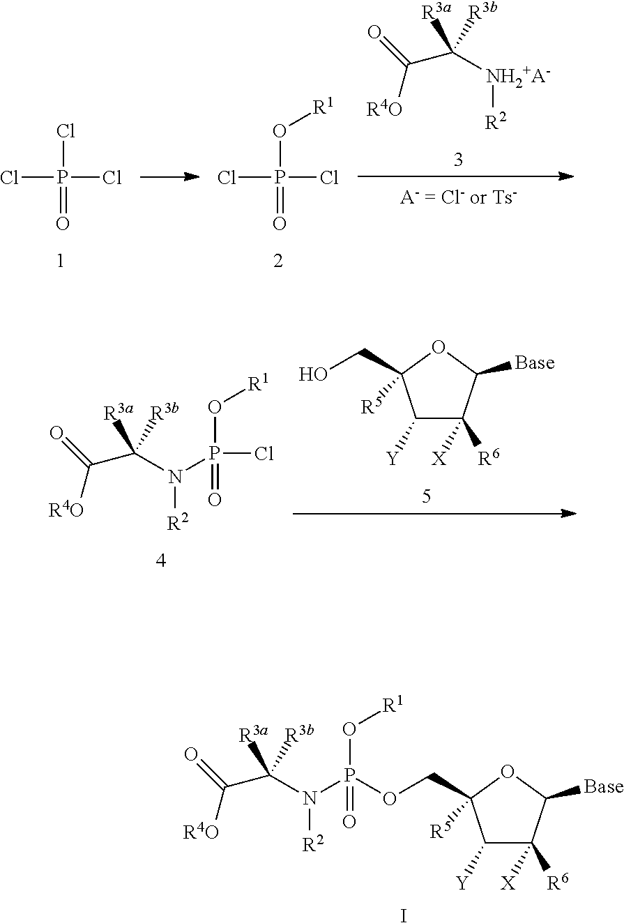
C(N([R2])P(=O)(O[R1])OCC1([R5])C([Y])C([R6])([X])C([Base])O1)(C(=O)[R4O])([R3b])[R3a].I.ClP(Cl)(Cl)=O.ClP(O[R1])(Cl)=O.C([NH2+A-][R2])(C(=O)[R4O])([R3b])[R3a].C(N([R2])P(Cl)(=O)O[R1])(C(=O)[R4O])([R3b])[R3a].C1([Y])C([R6])([X])C([Base])OC1(CO)[R5]
